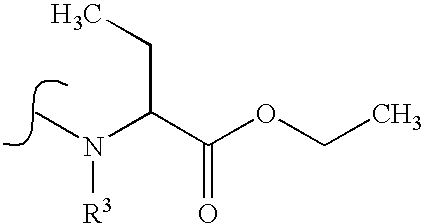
N(C)(C(C(OCC)=O)CC)[R3]
